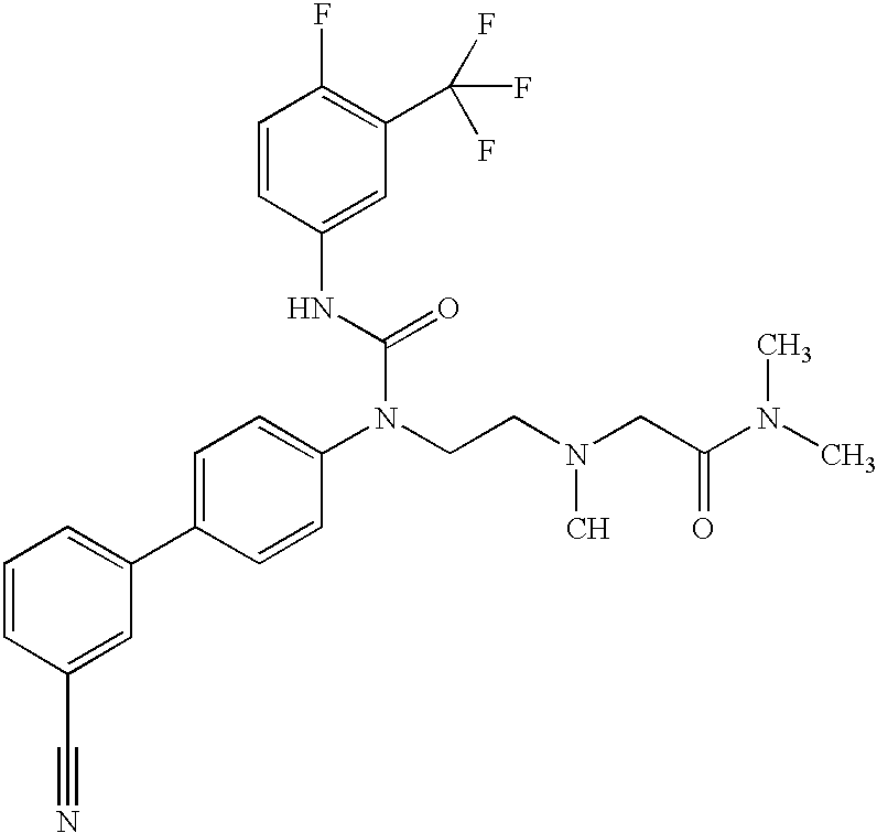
C1=CC(C#N)=CC(C2=CC=C(N(CCN(CC(N(C)C)=O)C)C(=O)NC3=CC(C(F)(F)F)=C(F)C=C3)C=C2)=C1
